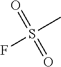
O=S(C)(F)=O
